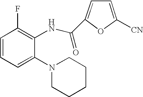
C1=CC=C(N2CCCCC2)C(NC(C2=CC=C([CN])O2)=O)=C1F
